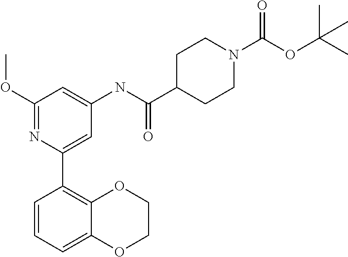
C1(OC)=NC(C2=C3C(=CC=C2)OCCO3)=CC(NC(C2CCN(C(OC(C)(C)C)=O)CC2)=O)=C1
